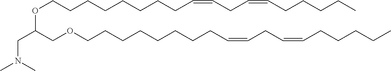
O(CCCCCCCCC=CCC=CCCCCC)C(COCCCCCCCCC=CCC=CCCCCC)CN(C)C
